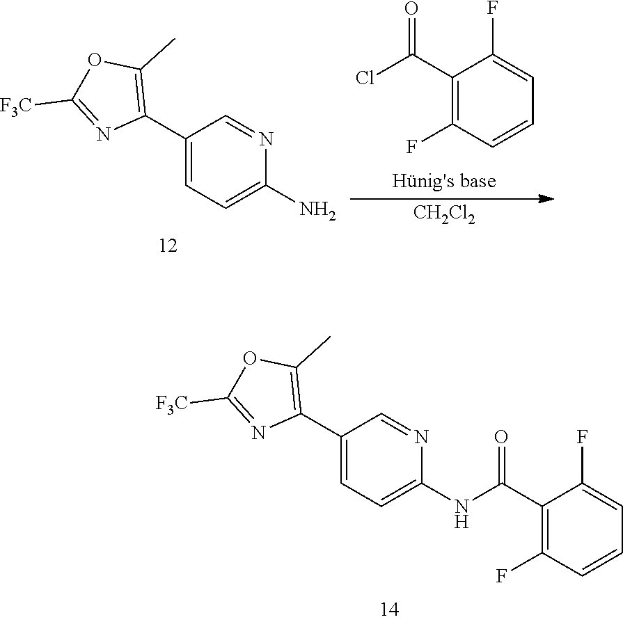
C1(C2=C(C)OC([F3C])=N2)=CC=C(N)N=C1.C1(C(Cl)=O)=C(F)C=CC=C1F.[CH2Cl2].C1(C2=C(C)OC([F3C])=N2)=CC=C(NC(C2=C(F)C=CC=C2F)=O)N=C1
